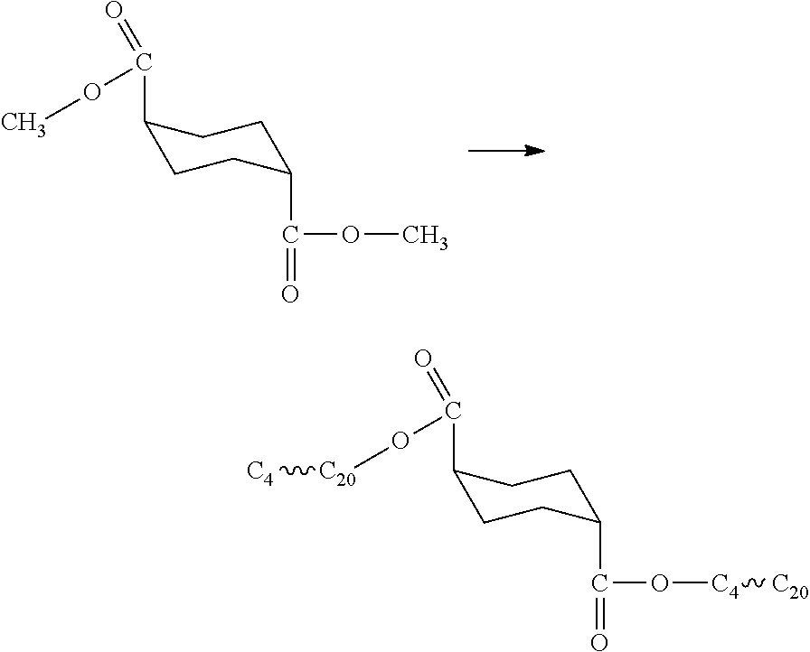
C1(C(OC)=O)CCC(C(=O)OC)CC1.C1(C(O[C20][C4])=O)CCC(C(=O)O[C4][C20])CC1
